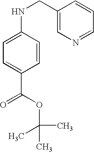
C1=CC(NCC2=CN=CC=C2)=CC=C1C(=O)OC(C)(C)C
